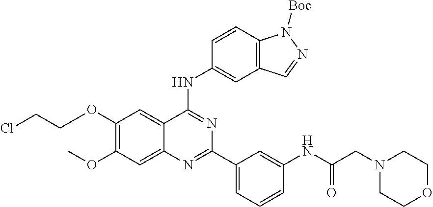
C1(OCCCl)=C(OC)C=C2C(=C1)C(NC1=CC3=C(C=C1)N([Boc])N=C3)=NC(C1=CC=CC(NC(CN3CCOCC3)=O)=C1)=N2
